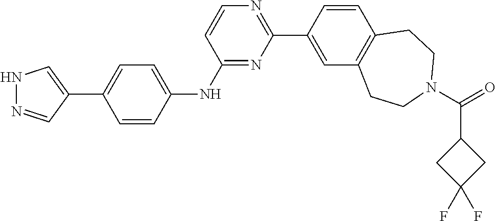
N1N=CC(C2=CC=C(NC3=NC(C4=CC5=C(C=C4)CCN(C(=O)C4CC(F)(F)C4)CC5)=NC=C3)C=C2)=C1
